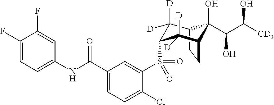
C12CCC(C1(O)C(C([CD3])O)O)C([D])([D])C(S(C1=CC(C(NC3=CC=C(F)C(F)=C3)=O)=CC=C1Cl)(=O)=O)C2([D])[D]
